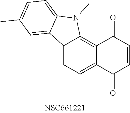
C12=CC=C3C(=C1N(C)C1=CC=C(C)C=C21)C(=O)C=CC3=O
